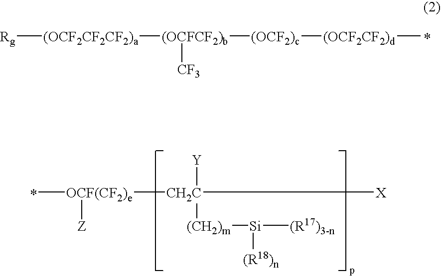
[Rg][(OCF2CF2CF2)a][(OCFCF2)b]([(OCF2)c][(OCF2CF2)d]C)[CF3].C[OCF(CF2)e]([CH2C]([X])([Y])[(CH2)m][Si]([(R18)n])[(R17)3-n])[Z]
